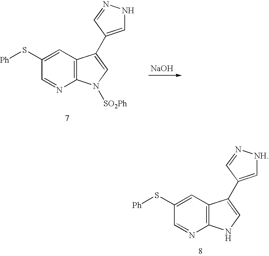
C1(S[Ph])=CC2=C(N=C1)N([SO2Ph])C=C2C1=CNN=C1.[NaOH].C1(S[Ph])=CC2=C(N=C1)NC=C2C1=C[NH]N=C1
